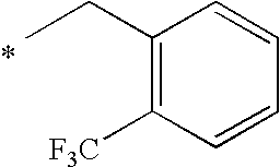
C1(CC)=C([F3C])C=CC=C1
